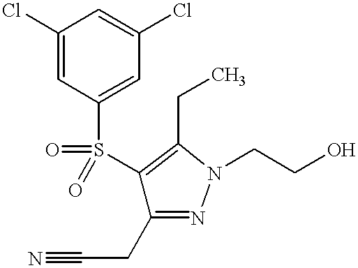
S(C1=CC(Cl)=CC(Cl)=C1)(C1=C(CC)N(CCO)N=C1CC#N)(=O)=O
